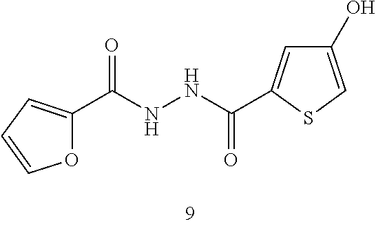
C1(C(NNC(C2=CC=CO2)=O)=O)=CC(O)=CS1
